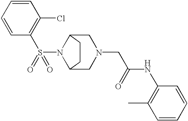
S(N1C2CN(CC(NC3=C(C)C=CC=C3)=O)CC1CC2)(C1=C(Cl)C=CC=C1)(=O)=O
